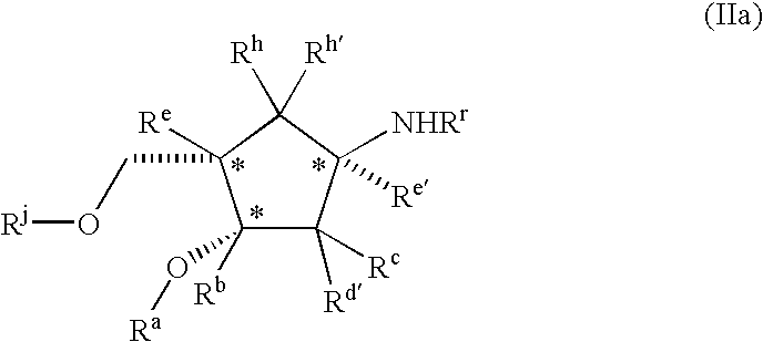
C1([Rb])(O[Ra])C([Rc])([Rd])C([NHRr])([Re])C([Rh])([Rh])C1(CO[Rj])[Re]
